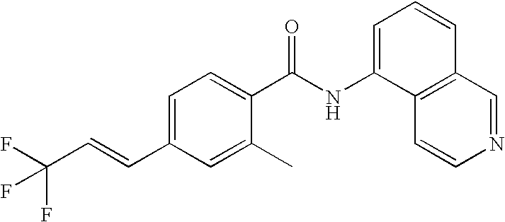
C1=C(C=CC(F)(F)F)C=C(C)C(C(NC2=CC=CC3=C2C=CN=C3)=O)=C1
